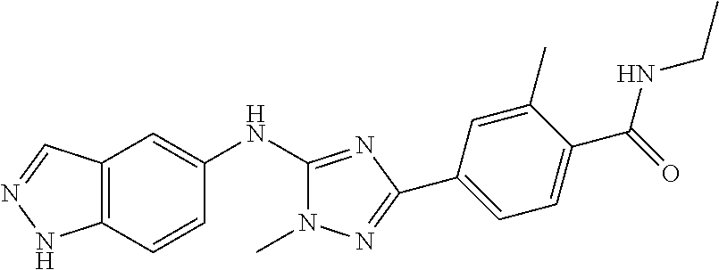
C12=C(C=CC(NC3=NC(C4=CC=C(C(=O)NCC)C(C)=C4)=NN3C)=C1)NN=C2
